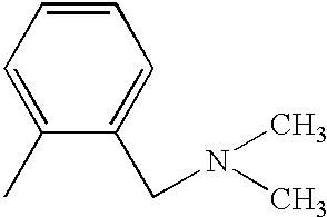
C1(C)=CC=CC=C1CN(C)C
